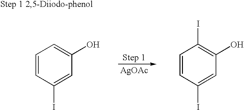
C1=CC(I)=CC(O)=C1.[AgOAc].C1=CC(I)=CC(O)=C1I
